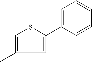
C1(C)=CSC(C2=CC=CC=C2)=C1
